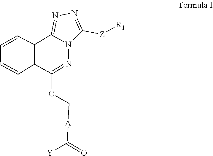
N12N=C(OC[A]C([Y])=O)C3=C(C=CC=C3)C1=NN=C2[Z][R1]
